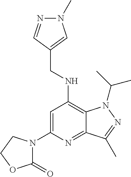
C1=C(N2C(=O)OCC2)N=C2C(=C1NCC1=CN(C)N=C1)N(C(C)C)N=C2C
